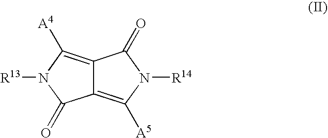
C12=C([A5])N([R14])C(=O)C1=C([A4])N([R13])C2=O
